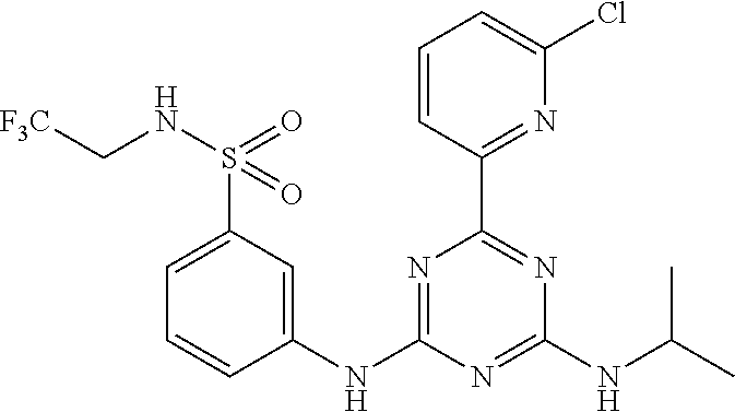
C1=CC(C2=NC(NC(C)C)=NC(NC3=CC(S(NC[F3C])(=O)=O)=CC=C3)=N2)=NC(Cl)=C1
